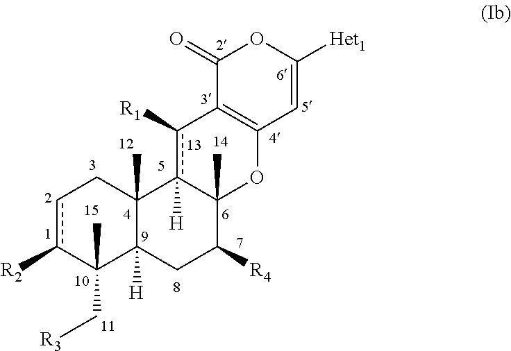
C1(=O)C2=C(C=C([Het1])O1)OC1(C)c([H])(c2[R1])C2(C)C([H])(CC1[R4])C(C)(C[R3])c([R2])cC2
